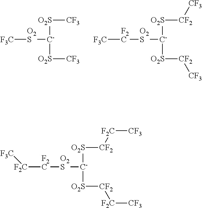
[O2S]([C-]([O2S][CF3])[O2S][F3C])[CF3].[O2S]([CF2][CF3])[C-]([O2S][CF2][CF3])[O2S][F2C][F3C].[O2S]([CF2][F2C][CF3])[C-]([O2S][CF2][F2C][CF3])[O2S][F2C][F2C][F3C]
